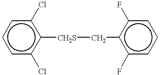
c1cc(Cl)c([CH2S]Cc2c(F)cccc2F)c(Cl)c1
